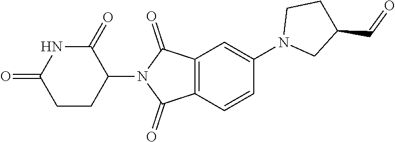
C1=C(N2CC(C=O)CC2)C=CC2=C1C(=O)N(C1CCC(=O)NC1=O)C2=O
